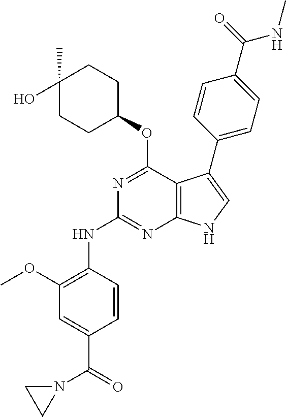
N1=C(OC2CCC(C)(O)CC2)C2=C(N=C1NC1=C(OC)C=C(C(N3CC3)=O)C=C1)NC=C2C1=CC=C(C(NC)=O)C=C1
